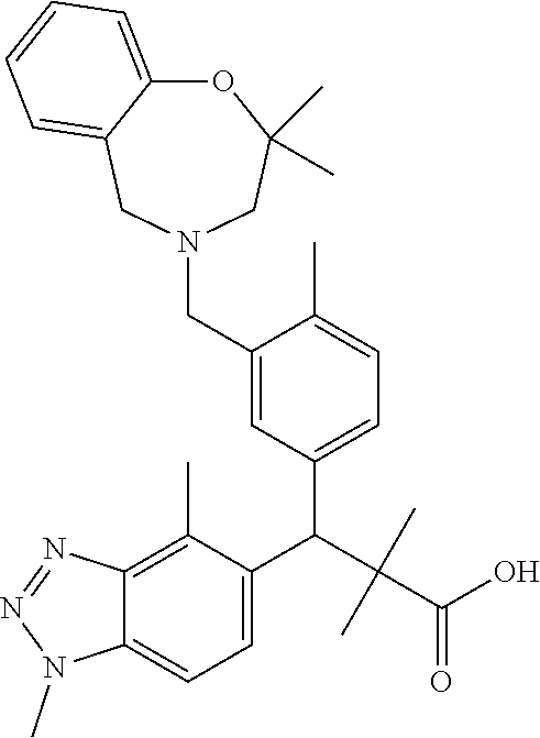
C1=C(CN2CC3=CC=CC=C3OC(C)(C)C2)C(C)=CC=C1C(C(C(O)=O)(C)C)C1=CC=C2C(=C1C)N=NN2C
